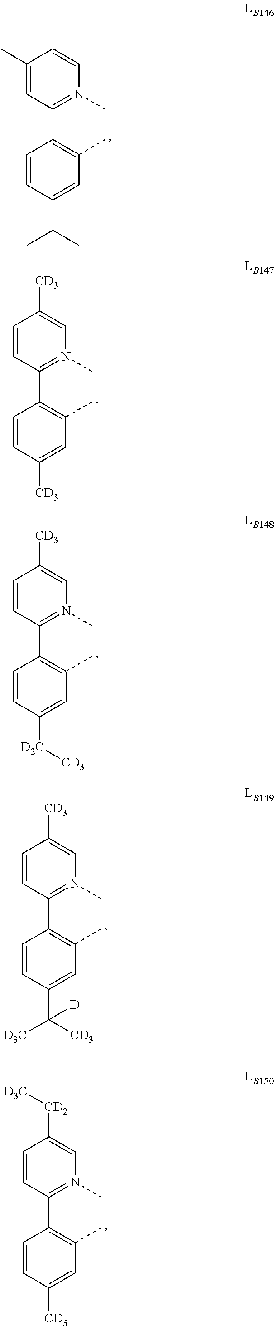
C1=CC(C2=C(C)C=C([CD3])C=C2)=N(C)C=C1[CD3].C1=CC(C2=C(C)C=C([D2C][CD3])C=C2)=N(C)C=C1[CD3].C1=CC(C2=C(C)C=C(C([CD3])([D3C])[D])C=C2)=N(C)C=C1[CD3].C1=CC(C2=C(C)C=C([CD3])C=C2)=N(C)C=C1[CD2][D3C].C1(C)=CC(C2=C(C)C=C(C(C)C)C=C2)=N(C)C=C1C
